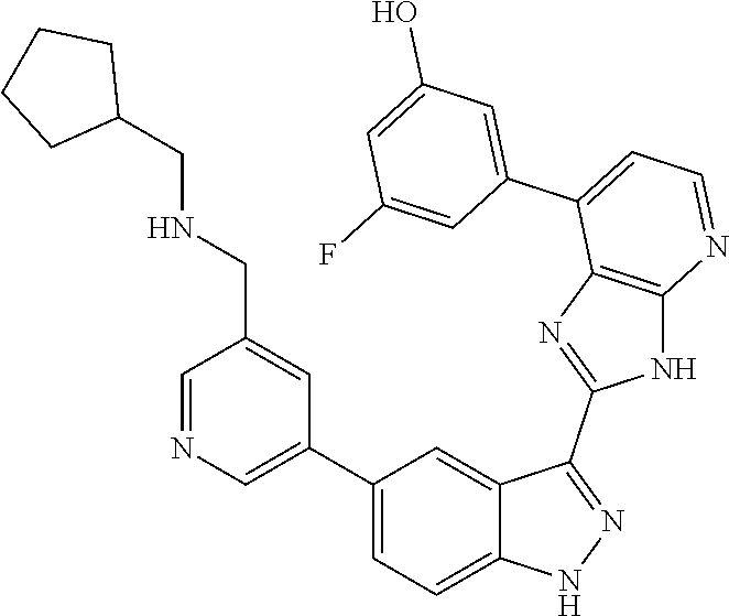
C1=NC=C(C2=CC=C3C(=C2)C(C2=NC4=C(N2)N=CC=C4C2=CC(O)=CC(F)=C2)=NN3)C=C1CNCC1CCCC1
